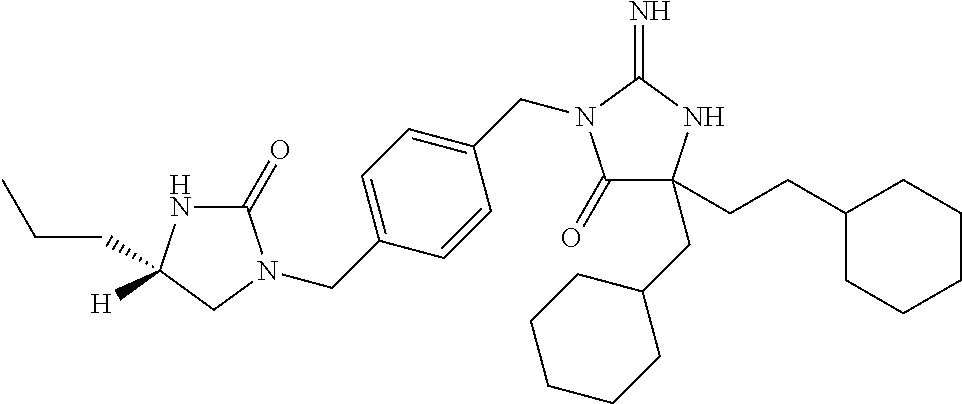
C1(=O)NC([H])(CCC)CN1CC1=CC=C(CN2C(=O)C(CC3CCCCC3)(CCC3CCCCC3)NC2=N)C=C1
